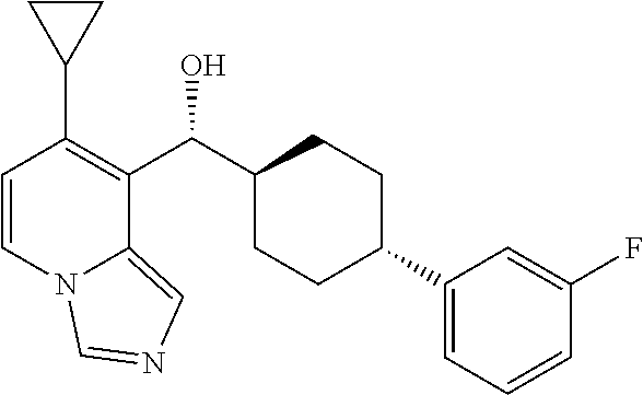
C1=CN2C(=CN=C2)C(C(C2CCC(C3=CC=CC(F)=C3)CC2)O)=C1C1CC1
